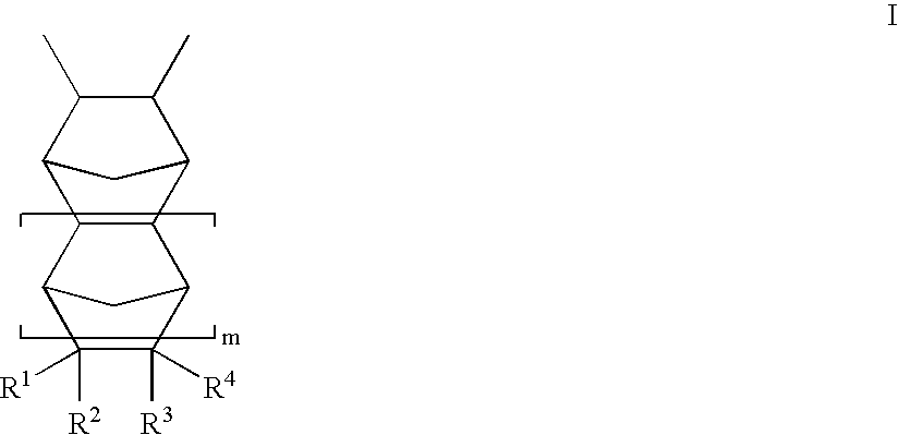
C1(C)C(C)C2C3C(C1C2)C1C([R3])([R4])C([R2])([R1])C3C1
